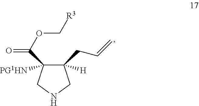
C1([H])(CC=C)C([PG1HN])(C(OC[R3])=O)CNC1
